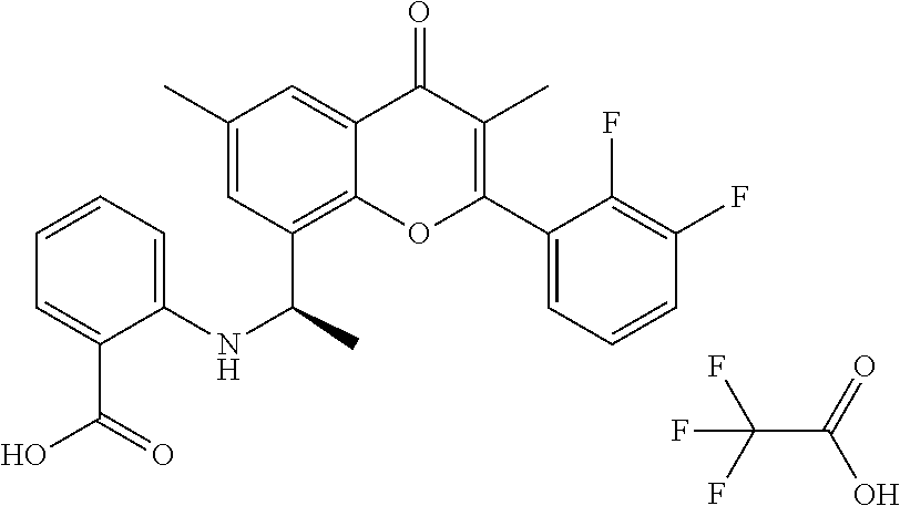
C1(C)=C(C2=CC=CC(F)=C2F)OC2=C(C(NC3=CC=CC=C3C(O)=O)C)C=C(C)C=C2C1=O.FC(F)(F)C(=O)O
